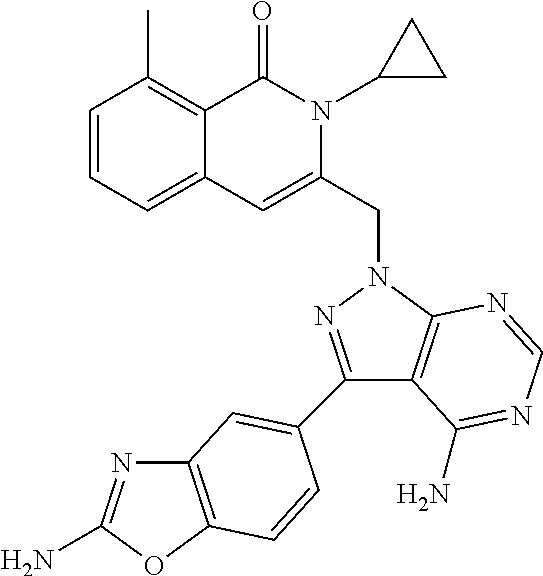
C1=CC=C2C(=C1C)C(=O)N(C1CC1)C(CN1C3=C(C(C4=CC5=C(OC(N)=N5)C=C4)=N1)C(N)=NC=N3)=C2
